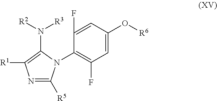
N1=C([R5])N(C2=C(F)C=C(O[R6])C=C2F)C(N([R2])[R3])=C1[R1]
